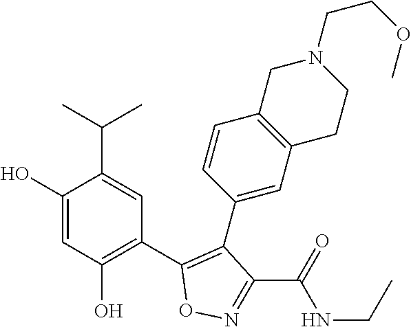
C1(O)=CC(O)=C(C2=C(C3=CC4=C(C=C3)CN(CCOC)CC4)C(C(=O)NCC)=NO2)C=C1C(C)C
